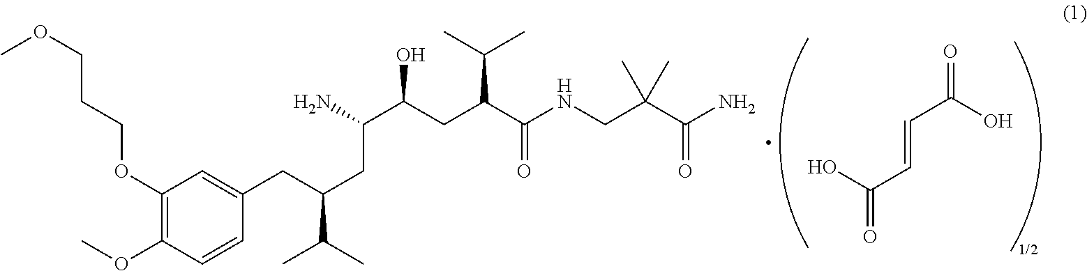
OC(C=CC(=O)O)=O.COCCCOC1=C(OC)C=CC(CC(CC(C(CC(C(NCC(C(N)=O)(C)C)=O)C(C)C)O)N)C(C)C)=C1
